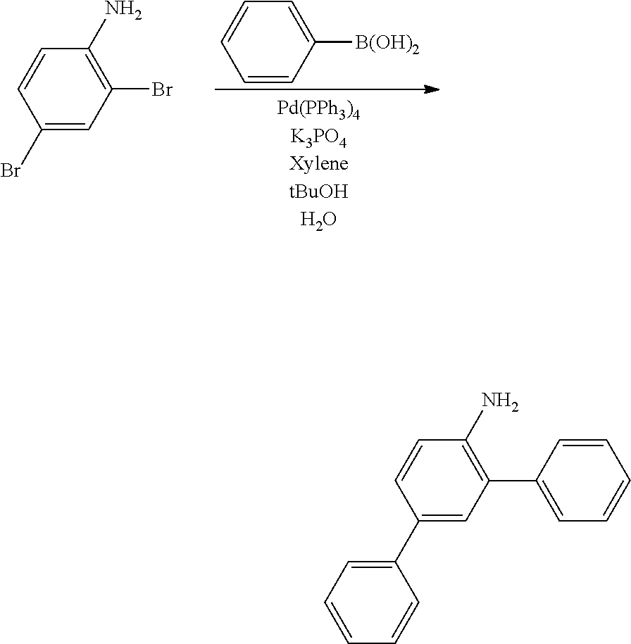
C1(Br)=CC(Br)=C(N)C=C1.C1=CC([B(OH)2])=CC=C1.C1(C2=CC=CC=C2)=CC(C2=CC=CC=C2)=C(N)C=C1
